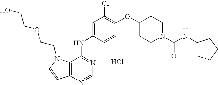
Cl.OCCOCCN1C2=C(C=C1)N=CN=C2NC1=CC(Cl)=C(OC2CCN(C(=O)NC3CCCC3)CC2)C=C1
